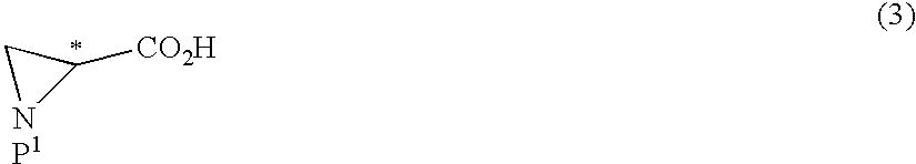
C1([CO2H])C[NP1]1
